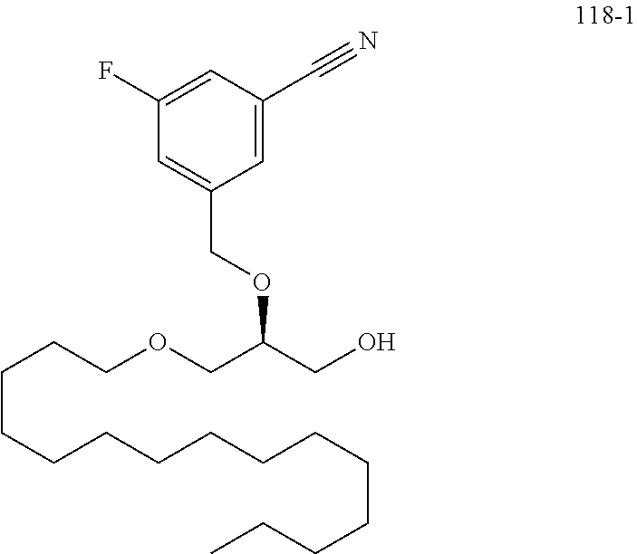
C(CCCCCCCCCCCC)CCOCC(CO)OCC1=CC(F)=CC(C#N)=C1
